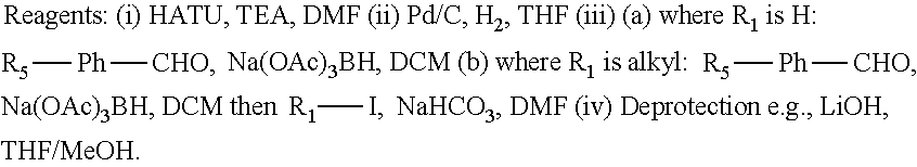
[R5][Ph][CHO].[R1]I.[R5][Ph][CHO]
